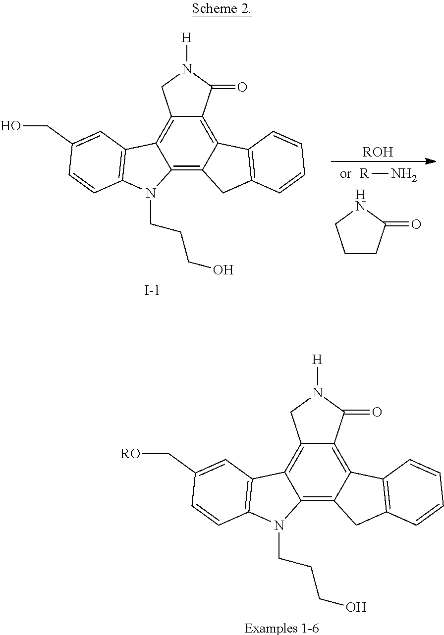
[R]N.C1CCNC1=O.[ROH].C12=C3C(=C4C(=C1C1=C(N2CCCO)C=CC(CO)=C1)CN([H])C4=O)C1=C(C3)C=CC=C1.[I-].C12=C3C(=C4C(=C1C1=C(N2CCCO)C=CC(C[RO])=C1)CN([H])C4=O)C1=C(C3)C=CC=C1.[Examples 1-6]
